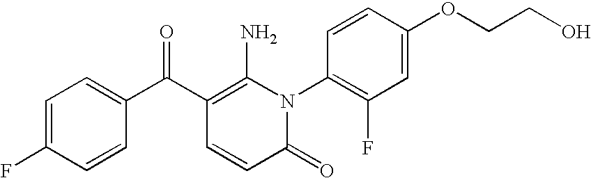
C1=C(F)C=CC(C(C2=C(N)N(C3=C(F)C=C(OCCO)C=C3)C(=O)C=C2)=O)=C1
